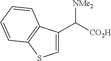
C1=C(C([CO2H])[NMe2])C2=C(S1)C=CC=C2
